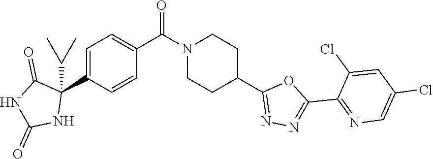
C1=C(C2(C(C)C)C(=O)NC(=O)N2)C=CC(C(N2CCC(C3=NN=C(C4=NC=C(Cl)C=C4Cl)O3)CC2)=O)=C1
